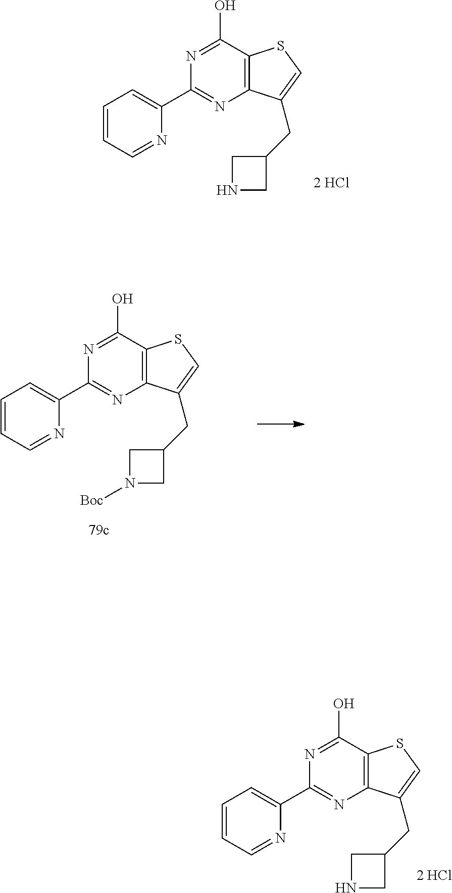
C12=C(C(O)=NC(C3=CC=CC=N3)=N1)SC=C2CC1CNC1.C12=C(C(O)=NC(C3=CC=CC=N3)=N1)SC=C2CC1CN([Boc])C1.C12=C(C(O)=NC(C3=CC=CC=N3)=N1)SC=C2CC1CNC1
